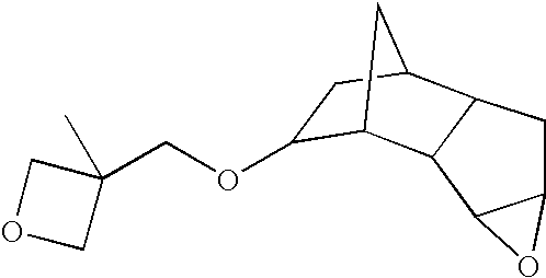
C12CC3C(C1O2)C1C(OCC2(C)COC2)CC3C1
